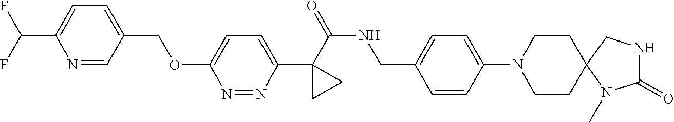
C(C1=CC=C(C(F)F)N=C1)OC1=CC=C(C2(C(NCC3=CC=C(N4CCC5(CC4)N(C)C(=O)NC5)C=C3)=O)CC2)N=N1
